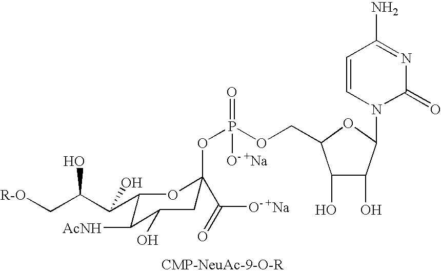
C1(C(C(C[R-O])O)O)C([AcNH])C(O)CC(OP(=O)(OCC2C(O)C(O)C(N3C(=O)N=C(N)C=C3)O2)[O- +Na])(C(=O)[O- +Na])O1
